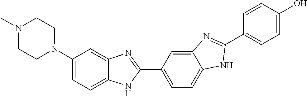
N1(C)CCN(C2=CC=C3C(=C2)N=C(C2=CC=C4C(=C2)N=C(C2=CC=C(O)C=C2)N4)N3)CC1
